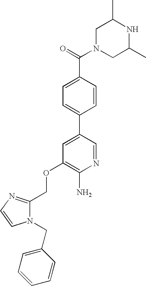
C1N(C(=O)C2=CC=C(C3=CC(OCC4=NC=CN4CC4=CC=CC=C4)=C(N)N=C3)C=C2)CC(C)NC1C
